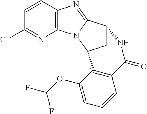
C12=C(N3C(=N1)C1CC3C3=C(C=CC=C3OC(F)F)C(=O)N1)N=C(Cl)C=C2
